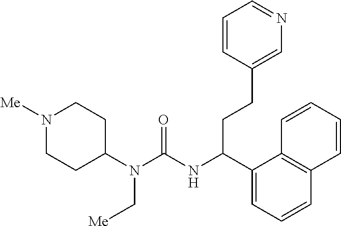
N1([Me])CCC(N(C(=O)NC(C2=CC=CC3=C2C=CC=C3)CCC2=CN=CC=C2)C[Me])CC1
